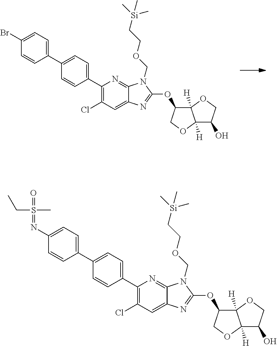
C1(C2=CC=C(Br)C=C2)=CC=C(C2=C(Cl)C=C3C(=N2)N(COCC[Si](C)(C)C)C(OC2C4([H])C([H])(OC2)C(O)CO4)=N3)C=C1.C1=CC(C2=C(Cl)C=C3C(=N2)N(COCC[Si](C)(C)C)C(OC2C4([H])C([H])(OC2)C(O)CO4)=N3)=CC=C1C1=CC=C(N=S(=O)(C)CC)C=C1
